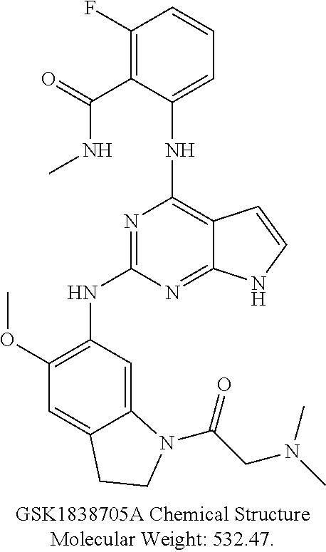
C1(F)=C(C(=O)NC)C(NC2=C3C(=NC(NC4=C(OC)C=C5C(=C4)N(C(CN(C)C)=O)CC5)=N2)NC=C3)=CC=C1
